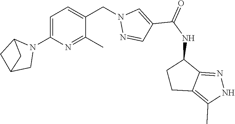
C1=C(N2C3CC(C2)C3)N=C(C)C(CN2N=CC(C(NC3CCC4=C(C)NN=C34)=O)=C2)=C1
